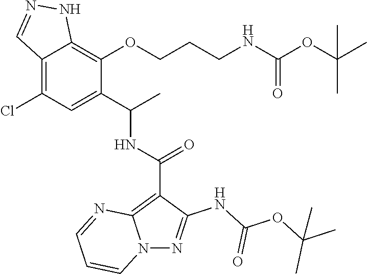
C12=C(Cl)C=C(C(C)NC(C3=C4N(N=C3NC(OC(C)(C)C)=O)C=CC=N4)=O)C(OCCCNC(=O)OC(C)(C)C)=C1NN=C2
